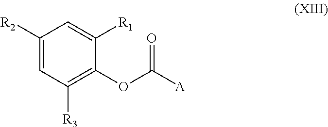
C1([R2])=CC([R3])=C(OC([A])=O)C([R1])=C1
